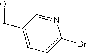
C1(C=O)=CC=C(Br)N=C1
